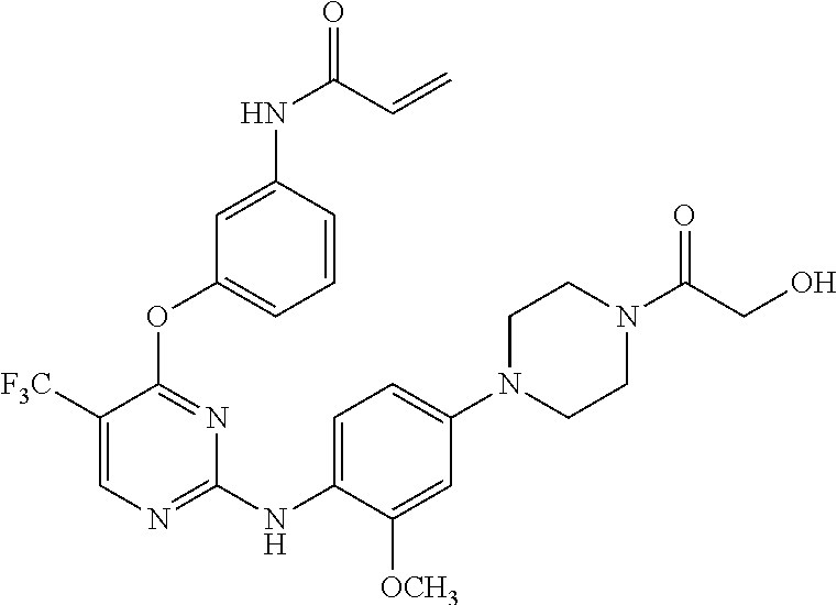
C1N(C(CO)=O)CCN(C2=CC=C(NC3=NC=C([F3C])C(OC4=CC=CC(NC(=O)C=C)=C4)=N3)C([OCH3])=C2)C1
